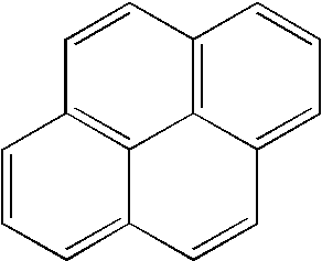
C12=C3C(=CC=C1)C=CC1=CC=CC(=C31)C=C2
